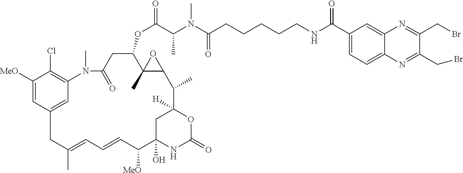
C1([MeO])=CC2=CC(=C1Cl)N(C)C(=O)CC(OC(C(N(C(CCCCCNC(C1=CC=C3C(=C1)N=C(CBr)C(CBr)=N3)=O)=O)C)C)=O)C1(C)C(O1)C(C)C1([H])OC(=O)NC(O)(C([MeO])C=CC=C(C)C2)C1
